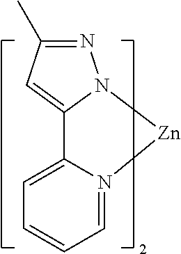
C1=C2N(=CC=C1)[Zn]N1C2=CC(C)=N1
